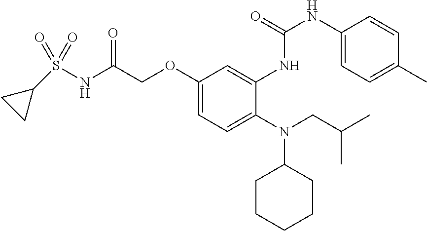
O(C1=CC=C(N(C2CCCCC2)CC(C)C)C(NC(NC2=CC=C(C)C=C2)=O)=C1)CC(NS(=O)(=O)C1CC1)=O
